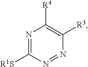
N1=C([R1S])N=NC([R3])=C1[R4]
